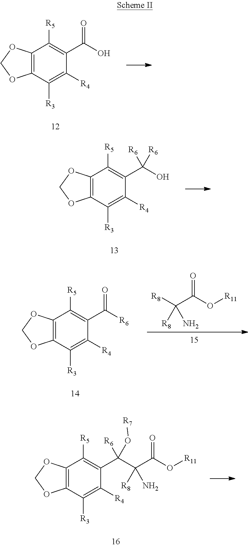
C12=C(C([R3])=C([R4])C(C(O)=O)=C1[R5])OCO2.C12=C(C([R3])=C([R4])C(C(O)([R6])[R6])=C1[R5])OCO2.C12=C(C([R3])=C([R4])C(C([R6])=O)=C1[R5])OCO2.[R8]C(C(O[R11])=O)([R8])N.C12=C(C([R3])=C([R4])C(C(C(C(O[R11])=O)([R8])N)([R6])O[R7])=C1[R5])OCO2
